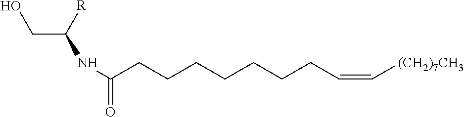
OCC([R])NC(=O)CCCCCCCC=C[(CH2)7CH3]
